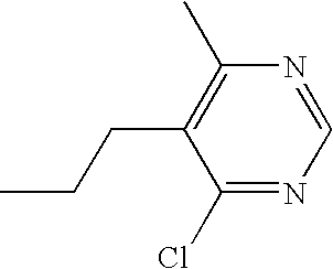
C(C1=C(C)N=CN=C1Cl)CC
